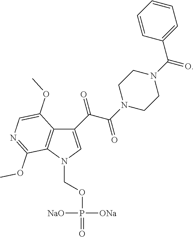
C1(C(C(N2CCN(C(=O)C3=CC=CC=C3)CC2)=O)=O)=CN(COP(=O)([ONa])[NaO])C2=C1C(OC)=CN=C2OC
